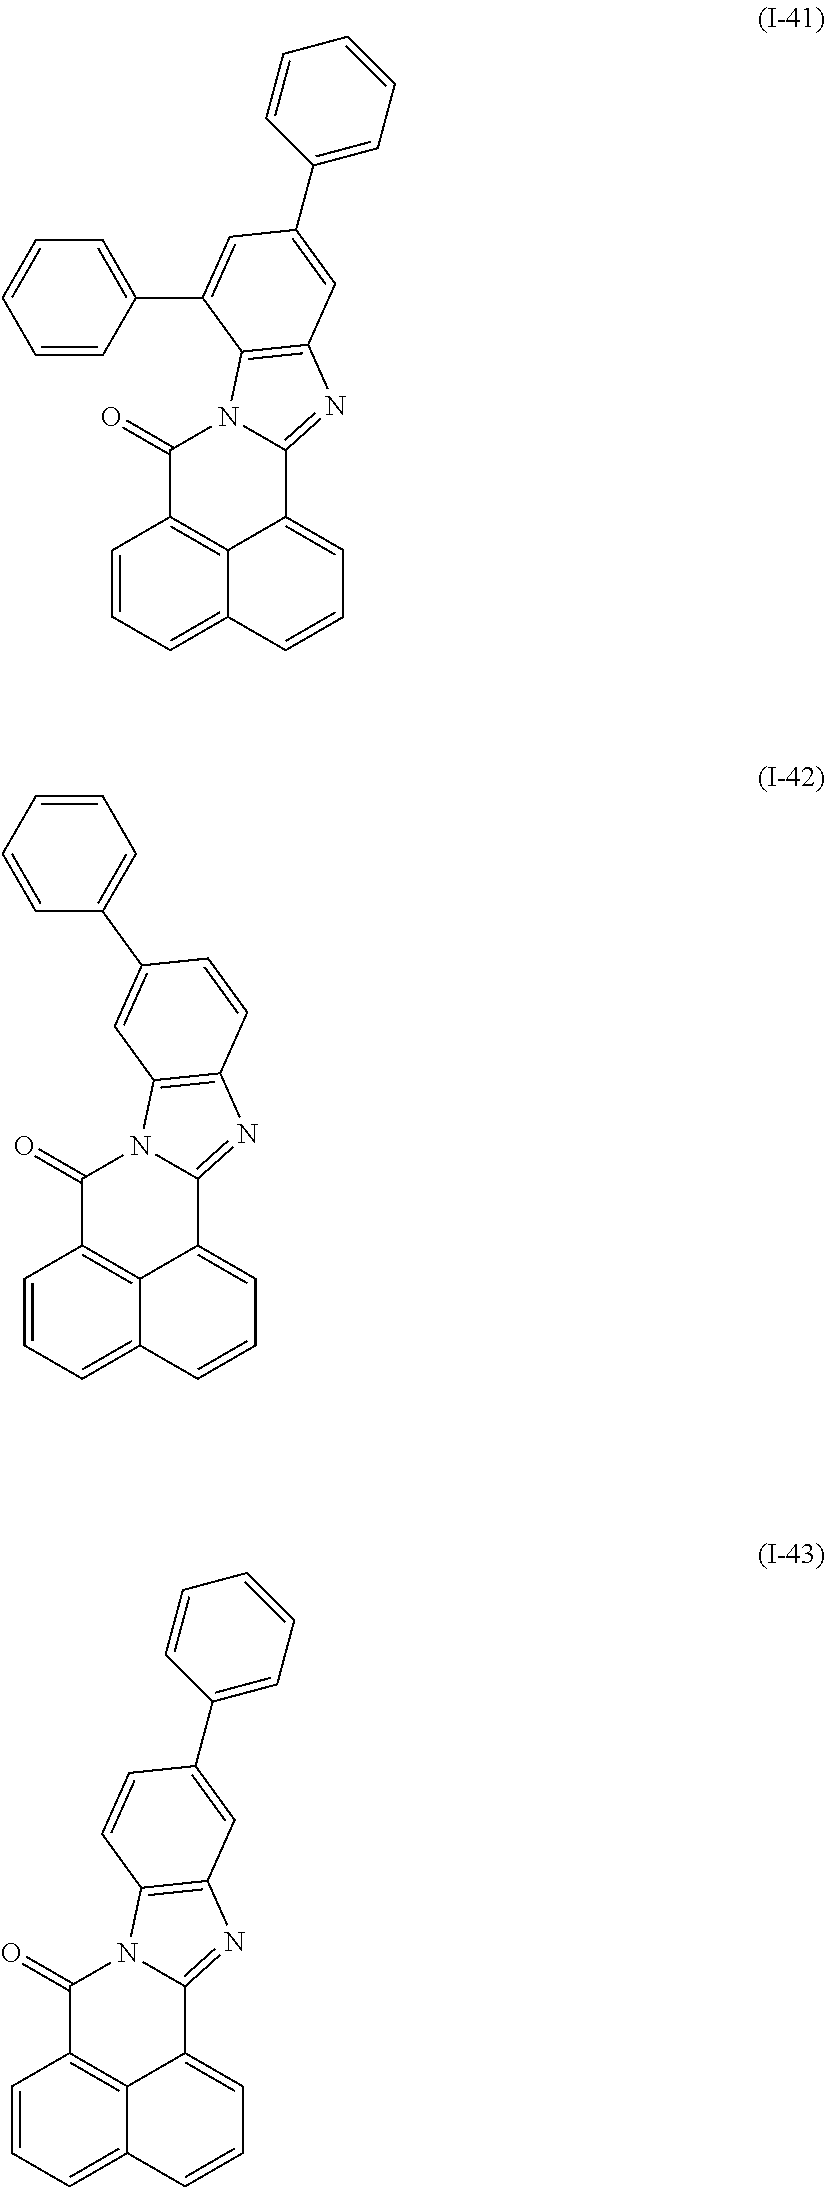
C1(=O)C2=C3C(=CC=CC3=CC=C2)C2=NC3=C(N12)C=C(C1=CC=CC=C1)C=C3.C1(=O)C2=C3C(=CC=CC3=CC=C2)C2=NC3=C(N12)C(C1=CC=CC=C1)=CC(C1=CC=CC=C1)=C3.C1(=O)C2=C3C(=CC=CC3=CC=C2)C2=NC3=C(N12)C=CC(C1=CC=CC=C1)=C3
